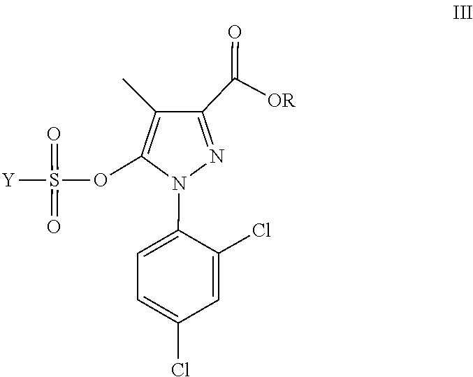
C1=C(Cl)C=C(Cl)C(N2C(OS(=O)(=O)[Y])=C(C)C(C(=O)[OR])=N2)=C1
